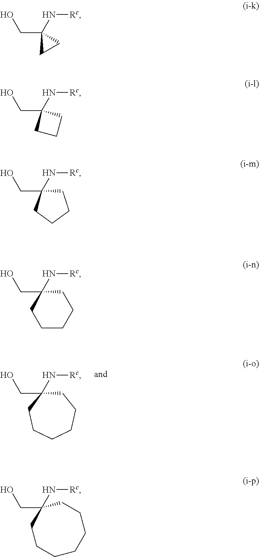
C1CCCCCC1(N[Rc])CO.OCC1(N[Rc])CC1.OCC1(N[Rc])CCC1.C1C(N[Rc])(CO)CCC1.C1C(N[Rc])(CO)CCCC1.N([Rc])C1(CO)CCCCCCC1
